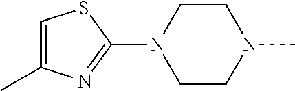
C1(N2CCN(C)CC2)=NC(C)=CS1
